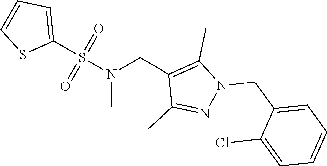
S(N(CC1=C(C)N(CC2=CC=CC=C2Cl)N=C1C)C)(C1=CC=CS1)(=O)=O
